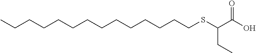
CCCCCCCCCCCCCCSC(C(O)=O)CC
